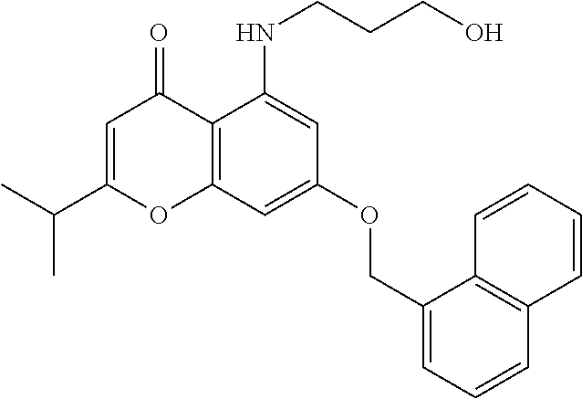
C1=C(C(C)C)OC2=C(C1=O)C(NCCCO)=CC(OCC1=CC=CC3=C1C=CC=C3)=C2
